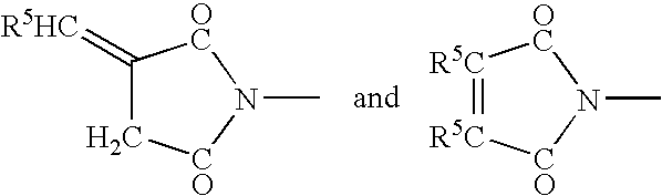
C1(=[R5HC])C[CO]N(C)[OC]1.[R5C]1=[R5C][CO]N(C)[OC]1
